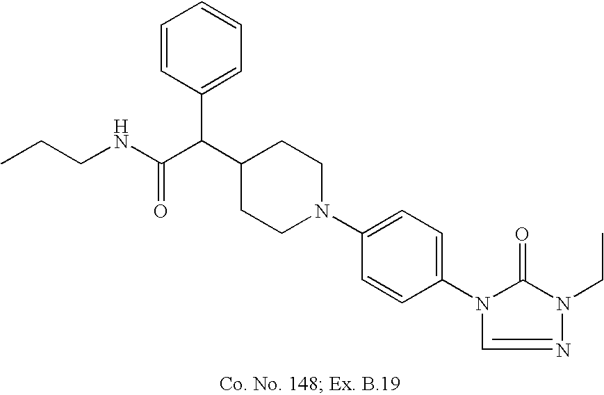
C1(C(C(NCCC)=O)C2=CC=CC=C2)CCN(C2=CC=C(N3C(=O)N(CC)N=C3)C=C2)CC1
